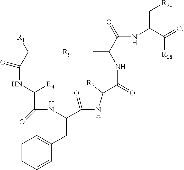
C1([R4])C(=O)NC(CC2=CC=CC=C2)C(=O)NC([R7])C(=O)NC(C(NC(C(=O)[R18])C[R20])=O)[R9]C([R1])C(=O)N1
